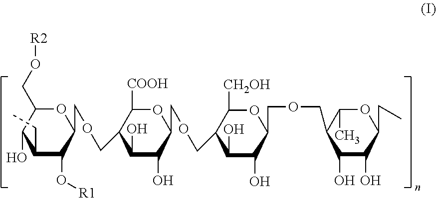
C1(CC)C(O[R1])C(COCC2C(O)C(O)C(COCC3C(O)C(O)C(COCC4C(O)C(O)C(CC)OC4C)OC3[CH2OH])OC2[COOH])OC(CO[R2])C1O
